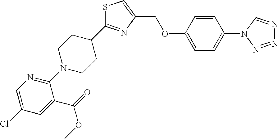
C1(C2CCN(C3=NC=C(Cl)C=C3C(=O)OC)CC2)=NC(COC2=CC=C(N3N=NN=C3)C=C2)=CS1
